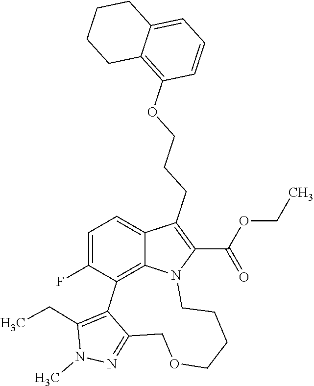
N1=C2C(=C(CC)N1C)C1=C3C(=CC=C1F)C(CCCOC1=C4C(=CC=C1)CCCC4)=C(C(OCC)=O)N3CCCCOC2
